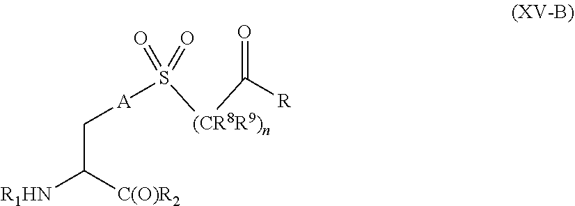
[R1HN]C([C(O)R2])C[A]S(=O)([(CR8R9)n]C([R])=O)=O
